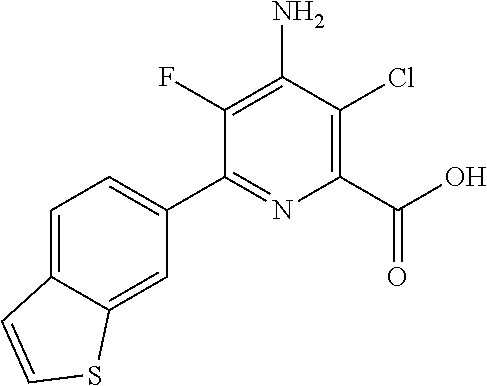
C1(C2=CC=C3C(=C2)SC=C3)=NC(C(=O)O)=C(Cl)C(N)=C1F
